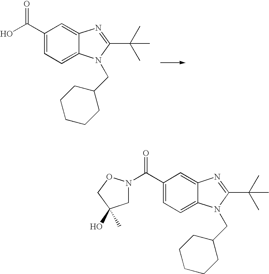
OC(C1=CC=C2C(=C1)N=C(C(C)(C)C)N2CC1CCCCC1)=O.C(C1=CC=C2C(=C1)N=C(C(C)(C)C)N2CC1CCCCC1)(=O)N1CC(O)(C)CO1
